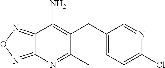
C12=NON=C1N=C(C)C(CC1=CC=C(Cl)N=C1)=C2N
